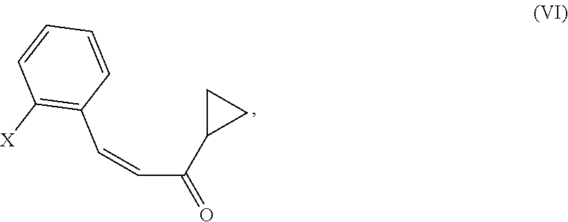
[X]C1=C(C=CC(C2CC2)=O)C=CC=C1
